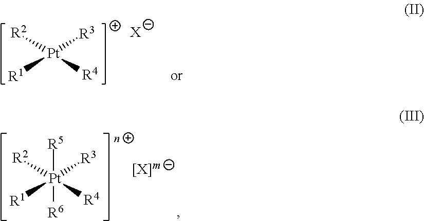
[R5][Pt]([R6])([R3])([R4])([R2])[R1].[Pt]([R3])([R4])([R2])[R1].[X]
